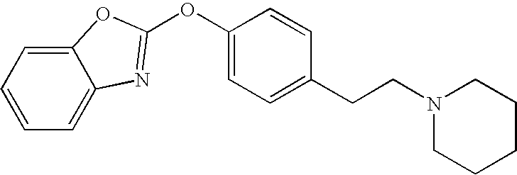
C12=CC=CC=C1N=C(OC1=CC=C(CCN3CCCCC3)C=C1)O2
